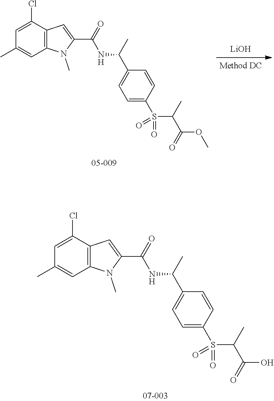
[LiOH].C12=C(C=C(C(=O)NC(C3=CC=C(S(=O)(=O)C(C(OC)=O)C)C=C3)C)N1C)C(Cl)=CC(C)=C2.C12=C(C=C(C(=O)NC(C3=CC=C(S(=O)(C(C(O)=O)C)=O)C=C3)C)N1C)C(Cl)=CC(C)=C2
